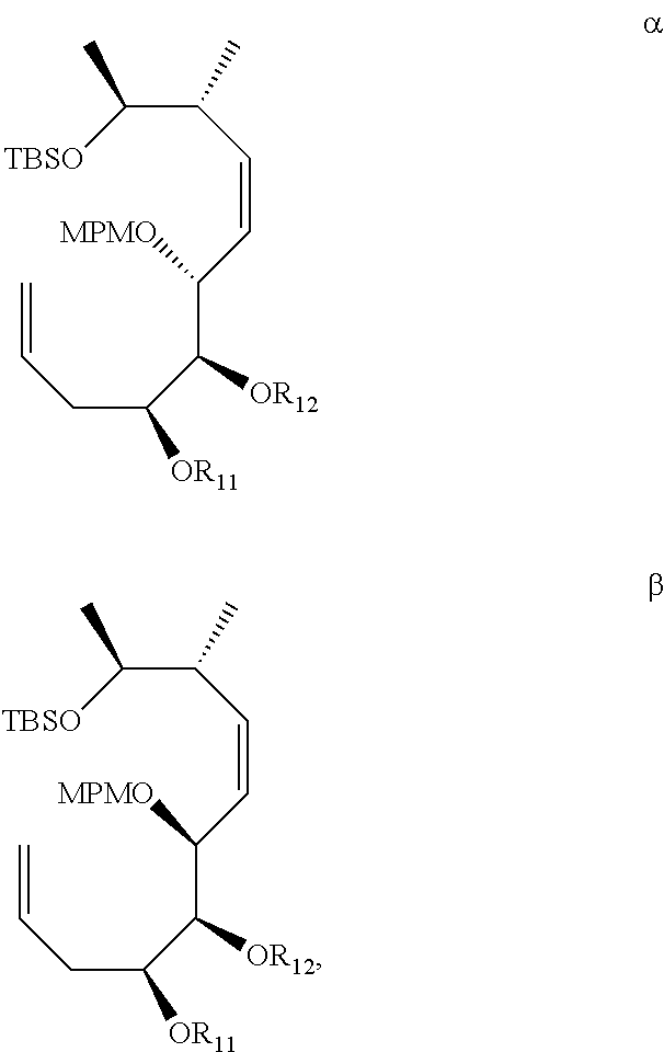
C(C(C(C([MPMO])C=CC(C([TBSO])C)C)[OR12])[OR11])C=C.C(C(C(C([MPMO])C=CC(C([TBSO])C)C)[OR12])[OR11])C=C
